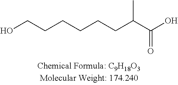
OCCCCCCC(C(O)=O)C
